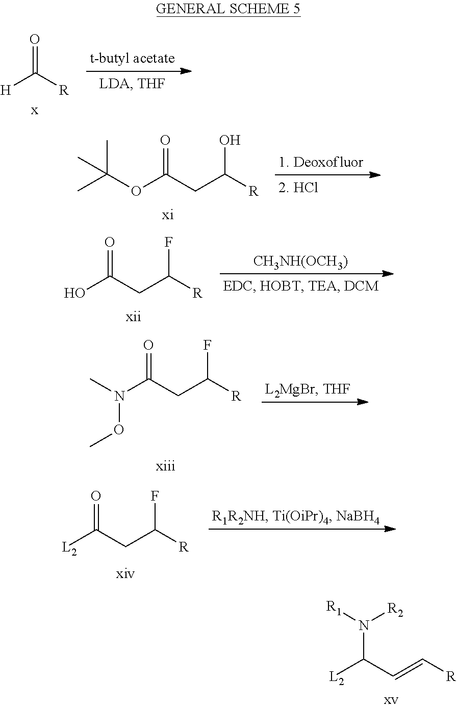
N(C(C=C[R])[L2])([R1])[R2].[H]C([R])=O.CC(OC(CC([R])O)=O)(C)C.OC(CC([R])F)=O.[CH3NH(OCH3)].N(C(CC([R])F)=O)(C)OC.[L2]C(CC([R])F)=O
